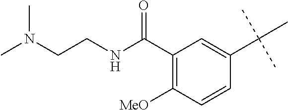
C1(C(NCCN(C)C)=O)=C([MeO])C=CC(C(C)(C)C)=C1
